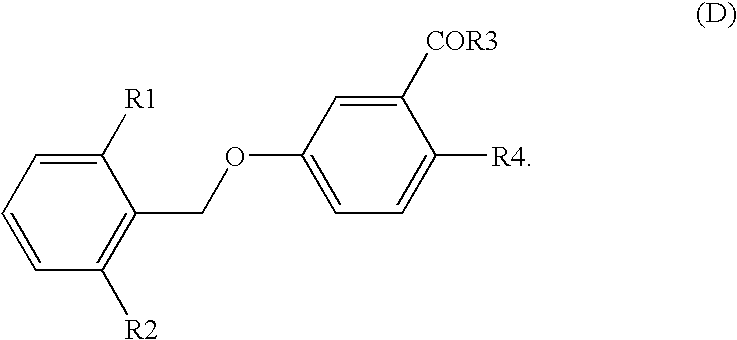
C1([R1])=CC=CC([R2])=C1COC1=CC=C([R4])C([COR3])=C1
